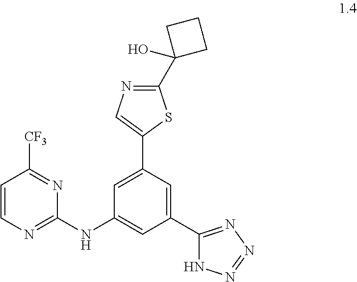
C1=CN=C(NC2=CC(C3=NN=NN3)=CC(C3=CN=C(C4(O)CCC4)S3)=C2)N=C1[CF3]
